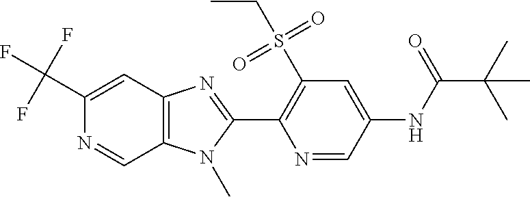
C1(C(F)(F)F)=CC2=C(C=N1)N(C)C(C1=C(S(CC)(=O)=O)C=C(NC(=O)C(C)(C)C)C=N1)=N2
